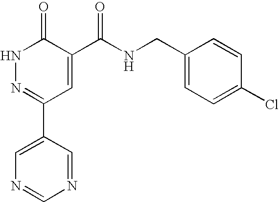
C1(C2=NNC(=O)C(C(NCC3=CC=C(Cl)C=C3)=O)=C2)=CN=CN=C1
